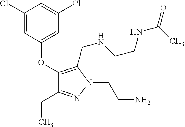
C1(Cl)=CC(OC2=C(CNCCNC(C)=O)N(CCN)N=C2CC)=CC(Cl)=C1
